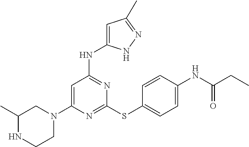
N1=C(SC2=CC=C(NC(CC)=O)C=C2)N=C(NC2=CC(C)=NN2)C=C1N1CC(C)NCC1
